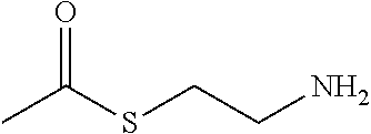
CC(SCCN)=O
